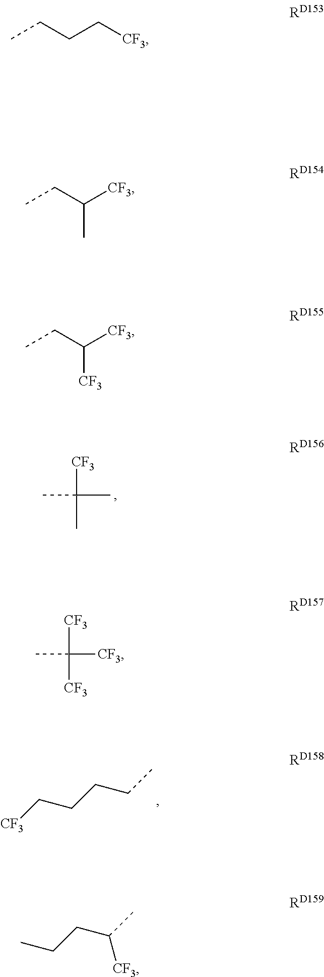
C([CF3])CCC.C([CF3])(CC)C.C([CF3])(C)([CF3])[CF3].C([CF3])(CC)[CF3].C([CF3])(C)(C)C.C(CCCC)[CF3].CCCC(C)[CF3]
